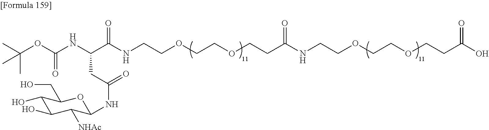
C(OC(NC(C(NCCOCCOCCC(NCCOCCOCCC(O)=O)=O)=O)CC(NC1C([NHAc])C(O)C(O)C(CO)O1)=O)=O)(C)(C)C
